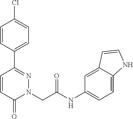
C1=CC(C2=NN(CC(NC3=CC=C4C(=C3)C=CN4)=O)C(=O)C=C2)=CC=C1Cl
